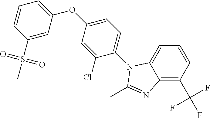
C1=C(S(C)(=O)=O)C=CC=C1OC1=CC=C(N2C3=CC=CC(C(F)(F)F)=C3N=C2C)C(Cl)=C1
